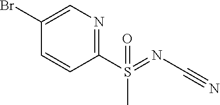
C1(S(C)(=NC#N)=O)=NC=C(Br)C=C1
